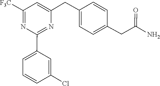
C1=CC(CC(=O)N)=CC=C1CC1=CC([F3C])=NC(C2=CC=CC(Cl)=C2)=N1
